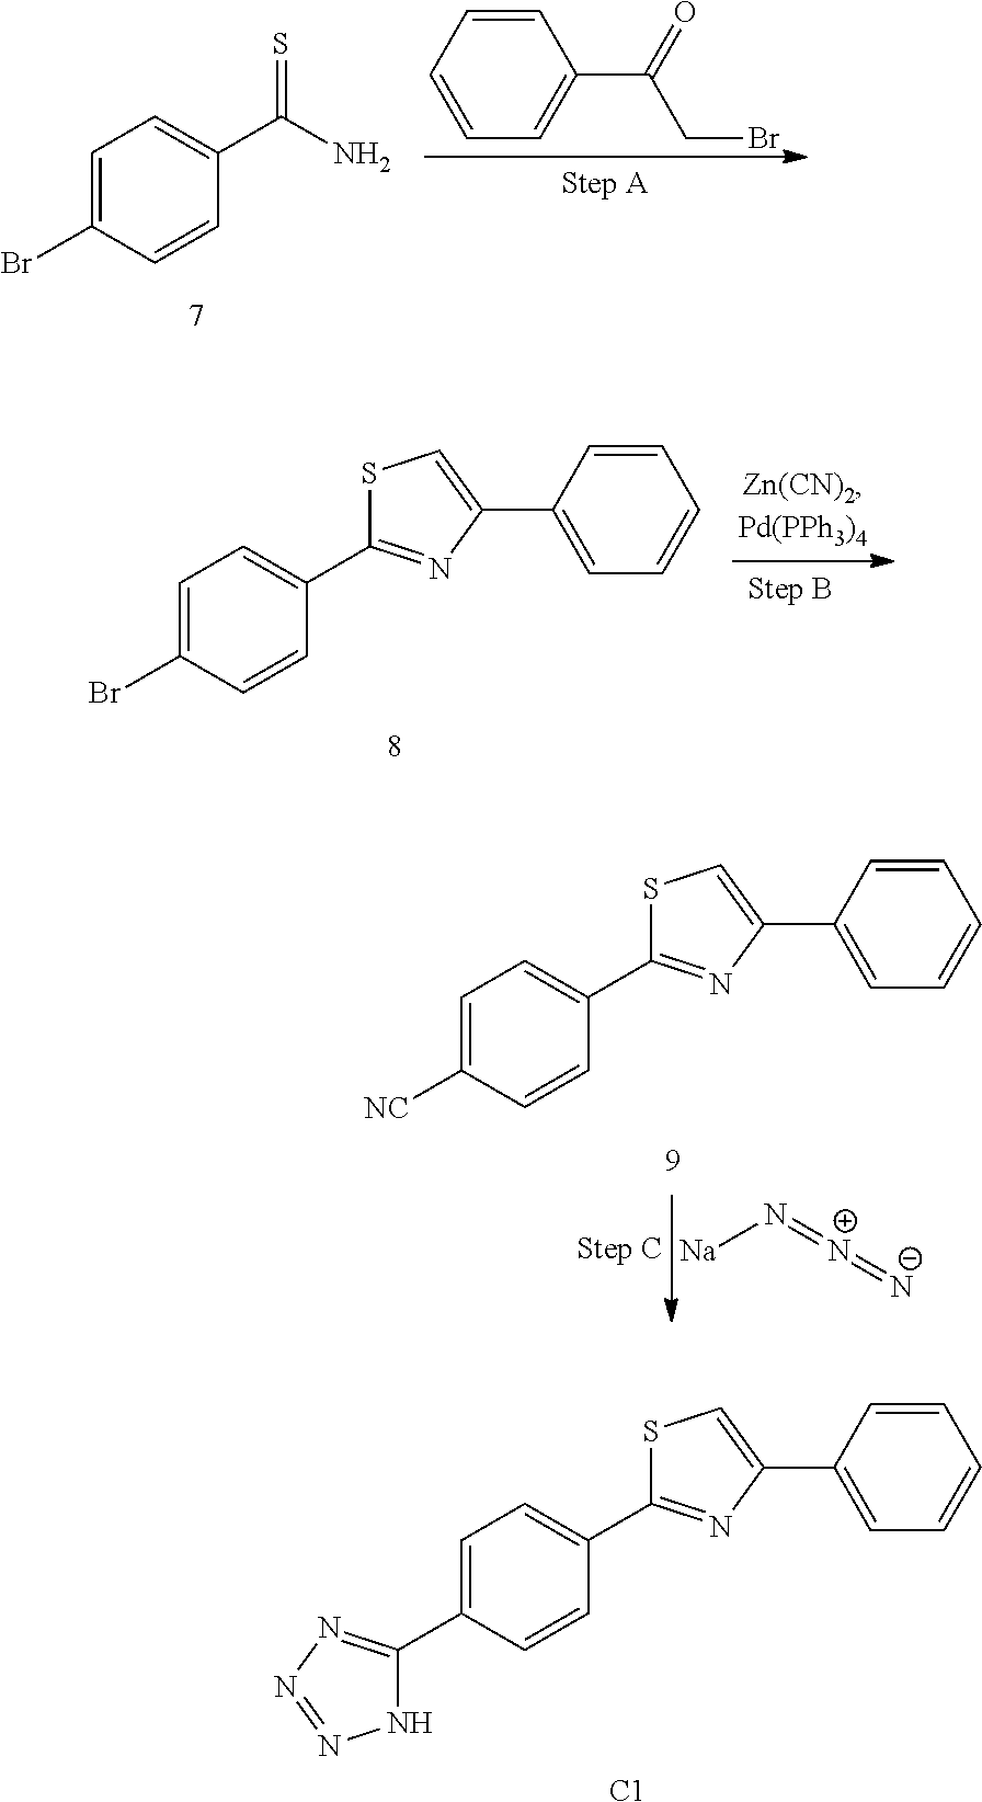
C1=CC=CC=C1C(=O)CBr.C1=C(Br)C=CC(C(N)=S)=C1.C1=C(Br)C=CC(C2=NC(C3=CC=CC=C3)=CS2)=C1.N([Na])=[N+]=[N-].C1=C([NC])C=CC(C2=NC(C3=CC=CC=C3)=CS2)=C1.C1=C(C2=NN=NN2)C=CC(C2=NC(C3=CC=CC=C3)=CS2)=C1.[C1]
